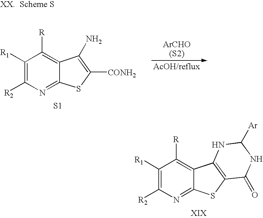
C1([R1])=C([R2])N=C2C(=C1[R])C(N)=C([CONH2])S2.[S1].C1([R1])=C([R2])N=C2C(=C1[R])C1=C(S2)C(=O)NC([Ar])N1
